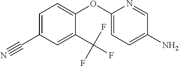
C1=C(C$N)C=C(C(F)(F)F)C(OC2=CC=C(N)C=N2)=C1
